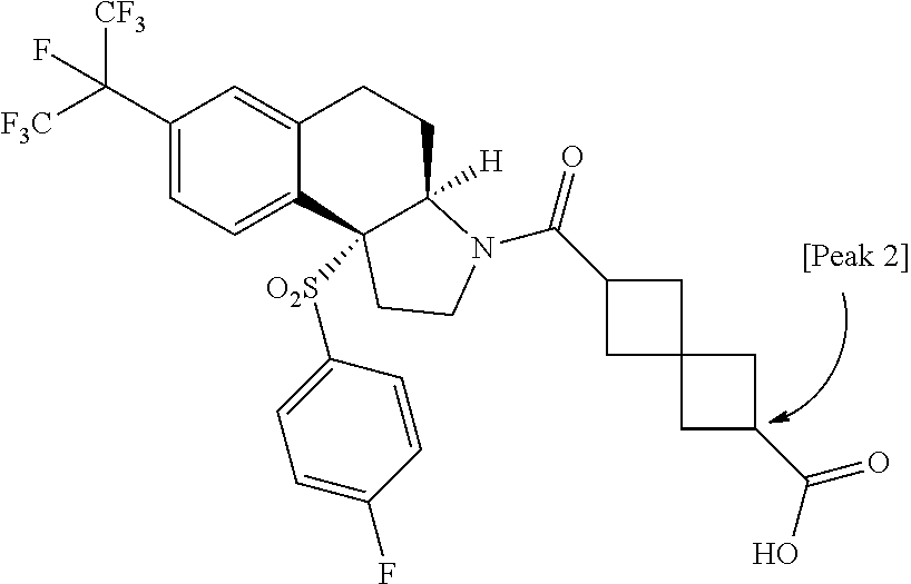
C(C1=CC=C2C(=C1)CCC1([H])C2([O2S]C2=CC=C(F)C=C2)CCN1C(=O)C1CC2(C1)CC(C(O)=O)C2)([F3C])([CF3])F
